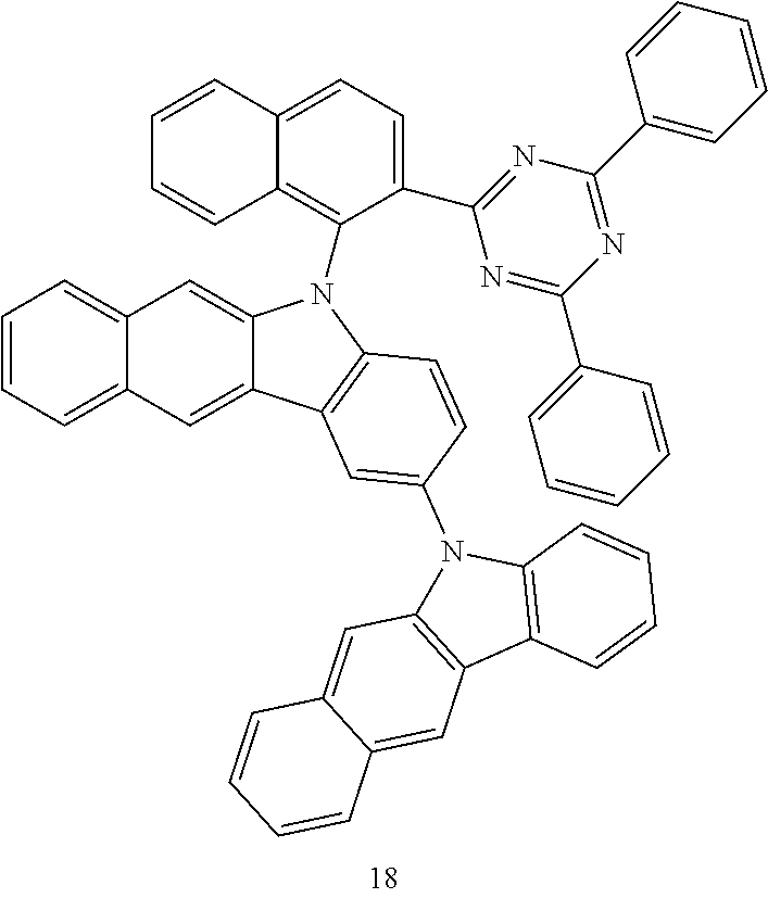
C1=CC2=CC=C(C3=NC(C4=CC=CC=C4)=NC(C4=CC=CC=C4)=N3)C(N3C4=CC5=CC=CC=C5C=C4C4=C3C=CC(N3C5=C(C6=C3C=CC=C6)C=C3C(=C5)C=CC=C3)=C4)=C2C=C1
